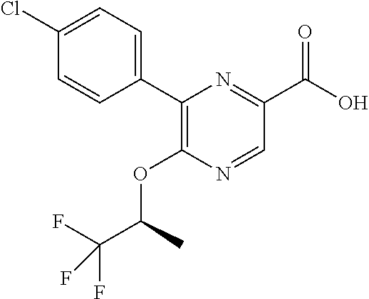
FC(C(OC1=C(C2=CC=C(Cl)C=C2)N=C(C(O)=O)C=N1)C)(F)F
